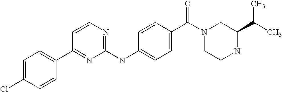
C1=C(Cl)C=CC(C2=NC(NC3=CC=C(C(=O)N4CCNC(C(C)C)C4)C=C3)=NC=C2)=C1
